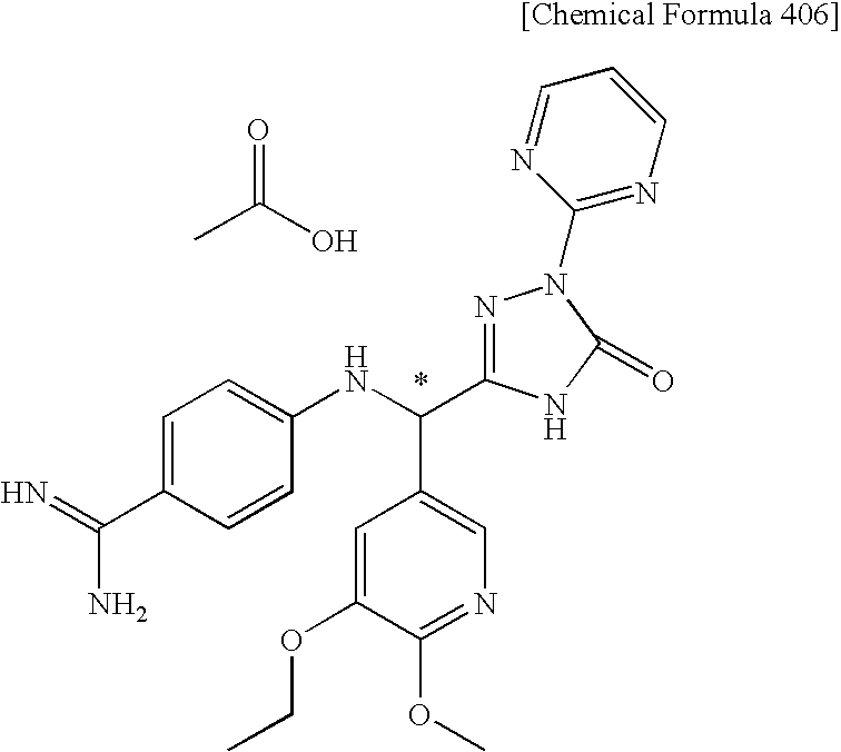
CC(O)=O.C1(C(N)=N)=CC=C(NC(C2=CN=C(OC)C(OCC)=C2)C2=NN(C3=NC=CC=N3)C(=O)N2)C=C1
